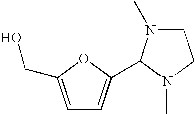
C1=C(CO)OC(C2N(C)CCN2C)=C1
